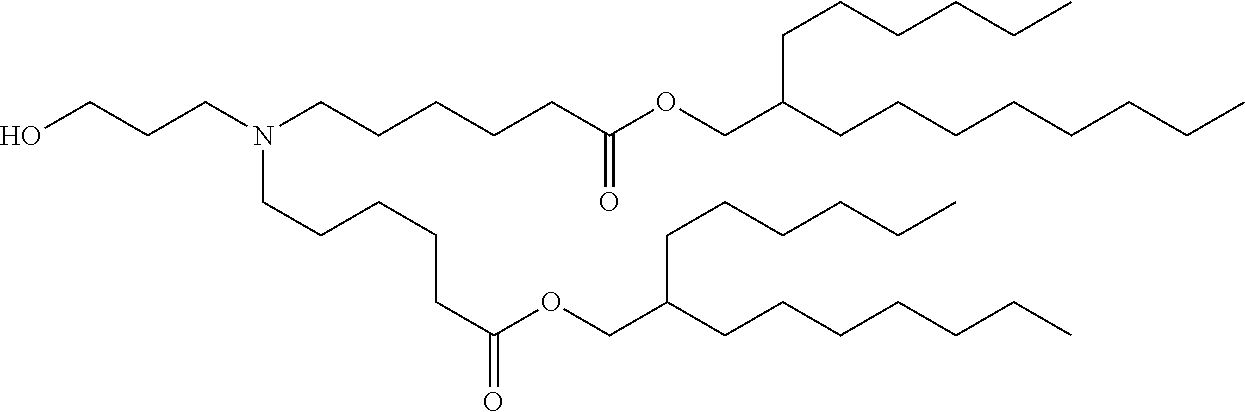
C(CCN(CCCCCC(OCC(CCCCCCCC)CCCCCC)=O)CCCCCC(=O)OCC(CCCCCCC)CCCCCC)O
